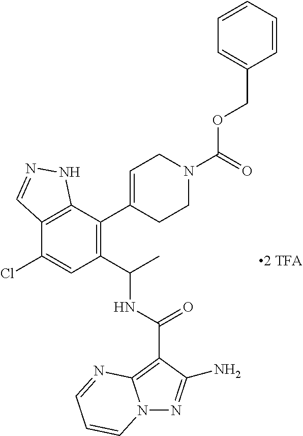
C12=C(C(C3=CCN(C(=O)OCC4=CC=CC=C4)CC3)=C(C(C)NC(=O)C3=C4N(N=C3N)C=CC=N4)C=C1Cl)NN=C2
